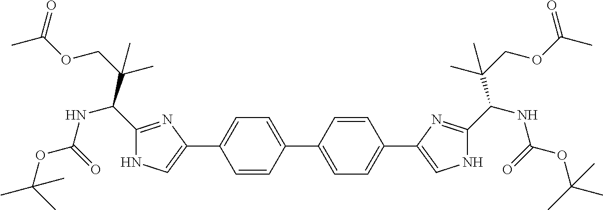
C1=C(C2=CC=C(C3=CNC(C(NC(=O)OC(C)(C)C)C(COC(C)=O)(C)C)=N3)C=C2)C=CC(C2=CNC(C(C(COC(C)=O)(C)C)NC(=O)OC(C)(C)C)=N2)=C1
